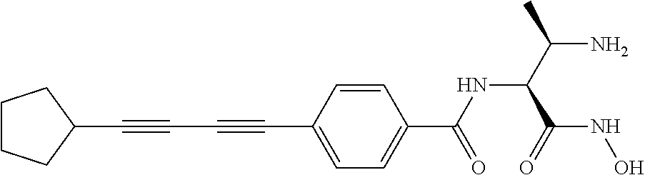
C1(C#CC#CC2=CC=C(C(NC(C(N)C)C(=O)NO)=O)C=C2)CCCC1
